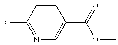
N1=C(C)C=CC(C(=O)OC)=C1
